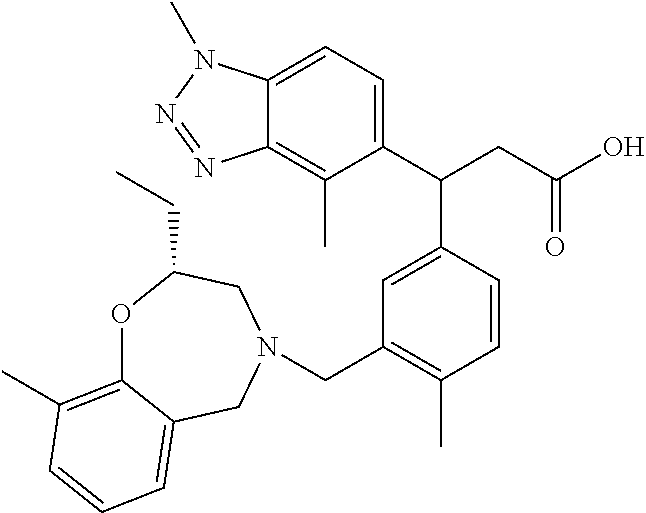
C1(C(CC(O)=O)C2=CC(CN3CC4=CC=CC(C)=C4OC(CC)C3)=C(C)C=C2)=CC=C2C(=C1C)N=NN2C
